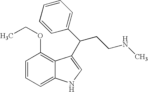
C1=CC=C2C(=C1OCC)C(C(C1=CC=CC=C1)CCNC)=CN2
